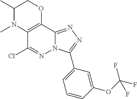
C1(C)N(C)C2=C(OC1)C1=NN=C(C3=CC=CC(OC(F)(F)F)=C3)N1N=C2Cl
